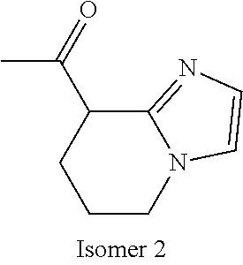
C1CN2C(=NC=C2)C(C(=O)C)C1
